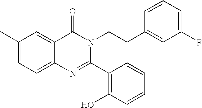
C1(C)=CC=C2C(=C1)C(=O)N(CCC1=CC(F)=CC=C1)C(C1=C(O)C=CC=C1)=N2
